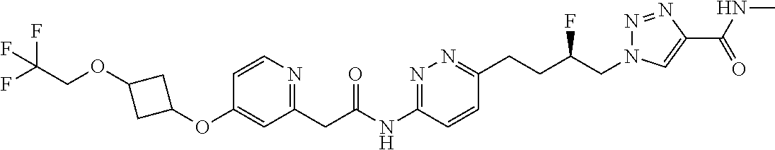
C1(CC(NC2=NN=C(CCC(CN3N=NC(C(NC)=O)=C3)F)C=C2)=O)=NC=CC(OC2CC(OCC(F)(F)F)C2)=C1
